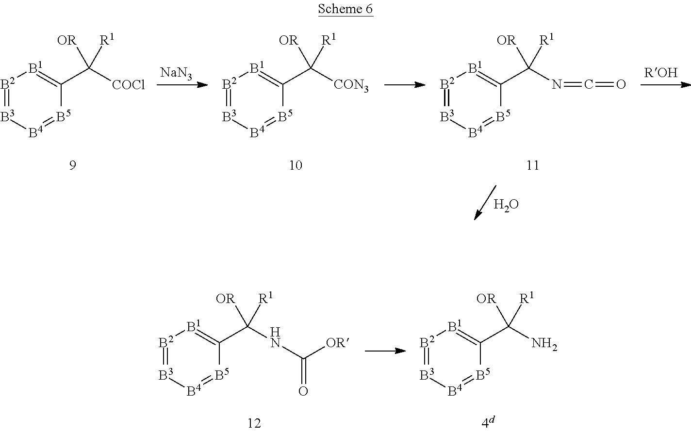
[B2]1=[B3][B4]=[B5]C(C([COCl])([R1])[OR])=[B1]1.[B2]1=[B3][B4]=[B5]C(C([CON3])([R1])[OR])=[B1]1.[B2]1=[B3][B4]=[B5]C(C(N=C=O)([R1])[OR])=[B1]1.[NaN3].O.[B2]1=[B3][B4]=[B5]C(C(NC([OR])=O)([R1])[OR])=[B1]1.[B2]1=[B3][B4]=[B5]C(C(N)([R1])[OR])=[B1]1
